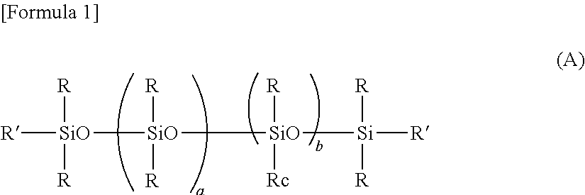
[R][SiO]([R])([R])[SiO]([SiO]([R])([Rc])[Si]([R])([R])[R])([R])[R]
